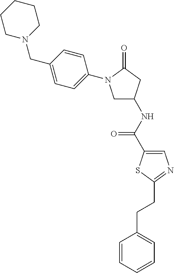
C1N(CC2=CC=C(N3CC(NC(=O)C4=CN=C(CCC5=CC=CC=C5)S4)CC3=O)C=C2)CCCC1
